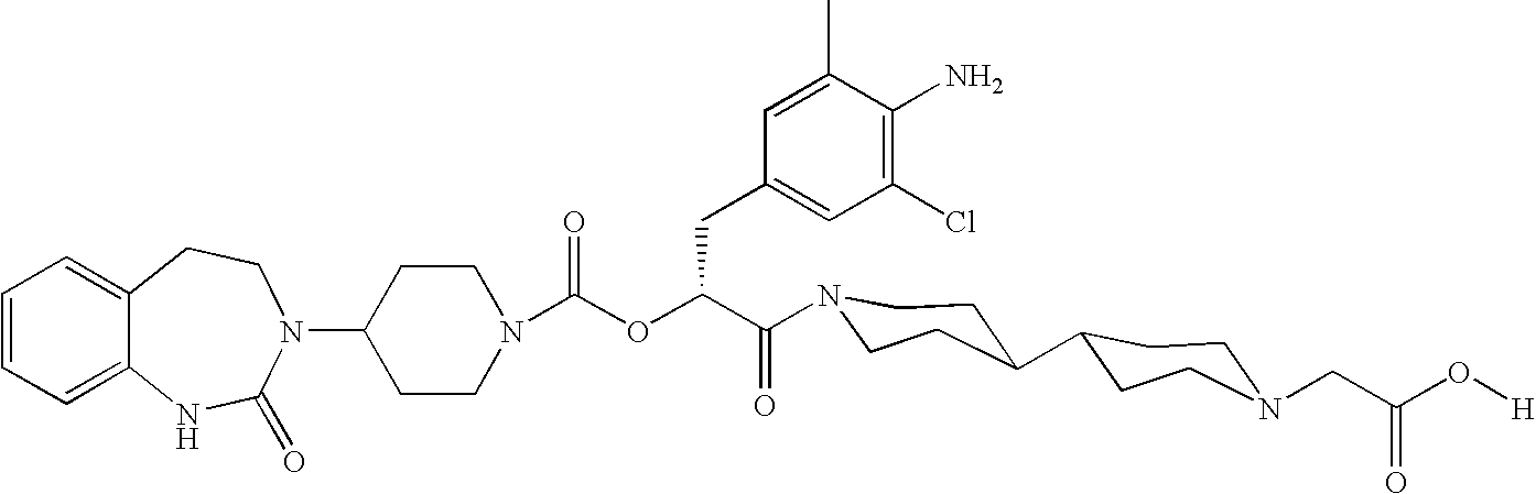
C12=CC=CC=C1NC(=O)N(C1CCN(C(=O)OC(C(=O)N3CCC(C4CCN(CC(O[H])=O)CC4)CC3)CC3=CC(Cl)=C(N)C(C)=C3)CC1)CC2
